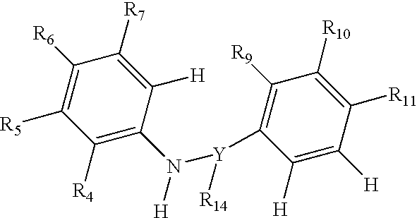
C1([R6])=C([R5])C([R4])=C(N([H])[Y](C2=C([R9])C([R10])=C([R11])C([H])=C2[H])[R14])C([H])=C1[R7]
